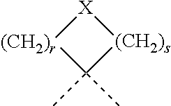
[X]1[(CH2)r]C(C)(C)[(CH2)s]1
